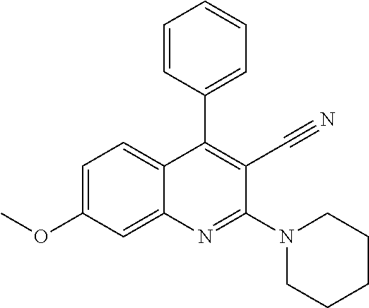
C1=CC(C2=C(C#N)C(N3CCCCC3)=NC3=CC(OC)=CC=C23)=CC=C1
